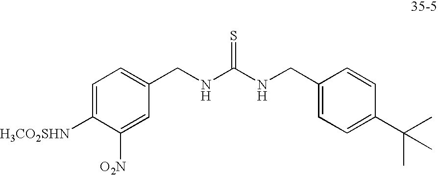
C1(CNC(NCC2=CC=C(C(C)(C)C)C=C2)=S)=CC=C([H3CO2SHN])C([O2N])=C1
